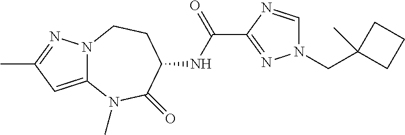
C12=CC(C)=NN1CCC(NC(C1=NN(CC3(C)CCC3)C=N1)=O)C(=O)N2C
